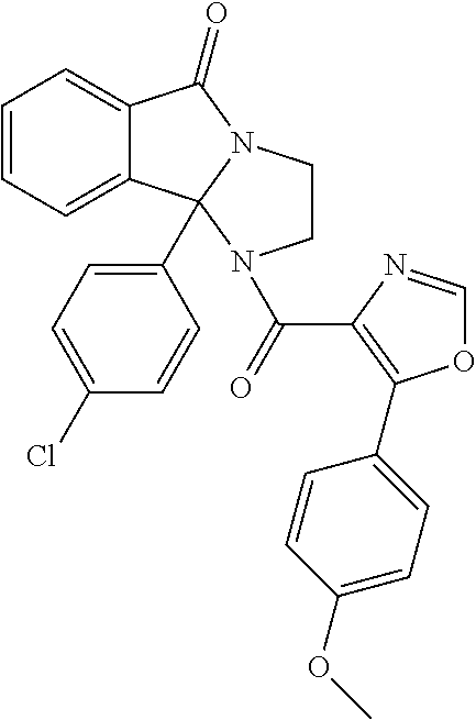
C1=CC=C2C(=C1)C(=O)N1CCN(C(C3=C(C4=CC=C(OC)C=C4)OC=N3)=O)C21C1=CC=C(Cl)C=C1
